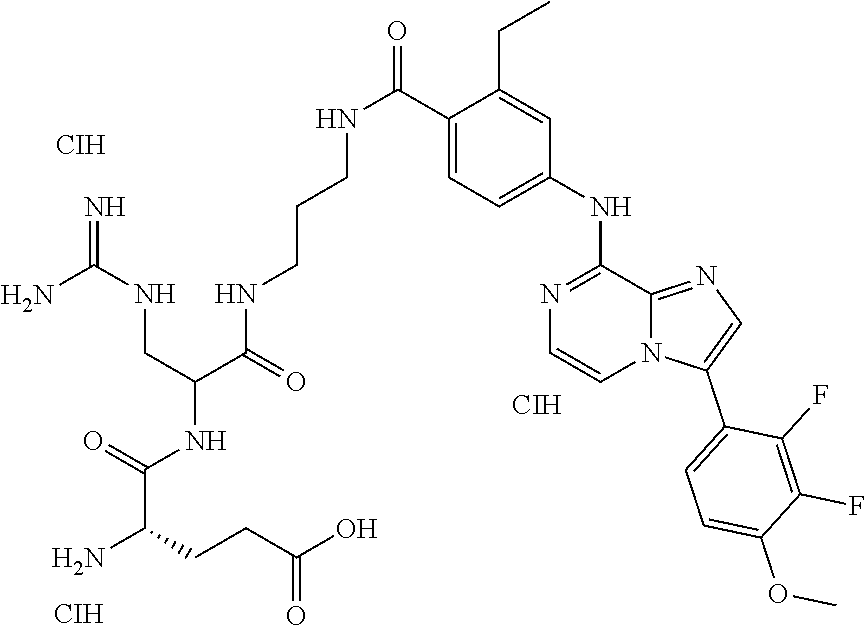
C(CCNC(C(NC(C(N)CCC(O)=O)=O)CNC(=N)N)=O)NC(C1=CC=C(NC2=NC=CN3C2=NC=C3C2=CC=C(OC)C(F)=C2F)C=C1CC)=O.[CIH].[CIH].[CIH]
